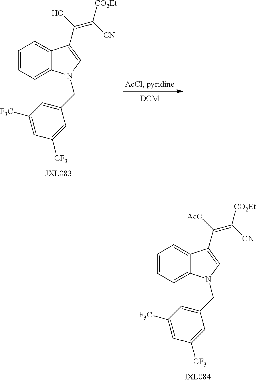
C1=CC=C2C(=C1)C(C(=C([CO2Et])[CN])O)=CN2CC1=CC([F3C])=CC([CF3])=C1.C1=CC=C2C(=C1)C(C(=C([CO2Et])[CN])[AcO])=CN2CC1=CC([F3C])=CC([CF3])=C1
